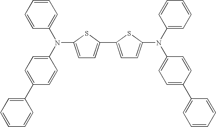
C1=C(N(C2=CC=C(C3=CC=CC=C3)C=C2)C2=CC=CC=C2)SC(C2=CC=C(N(C3=CC=CC=C3)C3=CC=C(C4=CC=CC=C4)C=C3)S2)=C1
